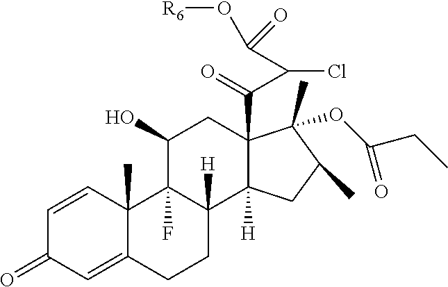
C1=CC2(C)C(=CC1=O)CCC1([H])C2(F)C(O)CC2(C(=O)C(Cl)C(O[R6])=O)C1([H])CC(C)C2(C)OC(CC)=O
